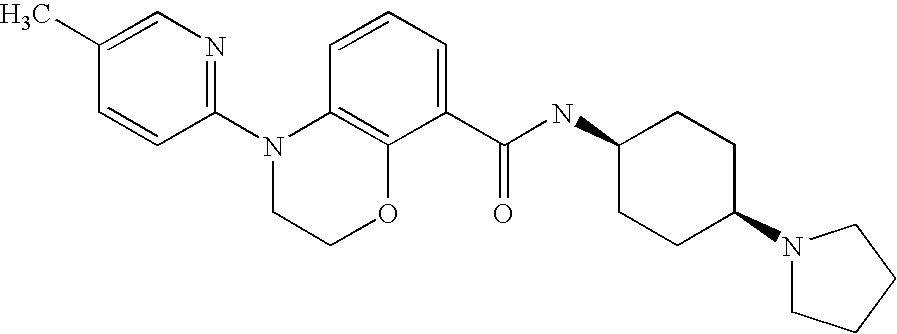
C1(N2CCOC3=C2C=CC=C3C(NC2CCC(N3CCCC3)CC2)=O)=NC=C(C)C=C1
